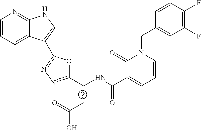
C1(CNC(C2=CC=CN(CC3=CC(F)=C(F)C=C3)C2=O)=O)=NN=C(C2=CNC3=NC=CC=C32)O1.CC(O)=O
